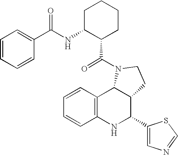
C1=CC2=C(C=C1)NC(C1=CN=CS1)C1C2N(C(=O)C2CCCCC2NC(C2=CC=CC=C2)=O)CC1
